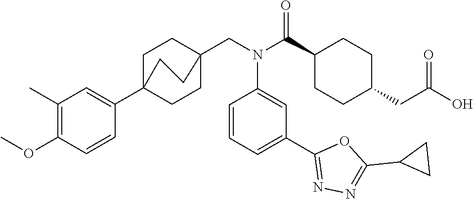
C1(C(N(CC23CCC(C4=CC(C)=C(OC)C=C4)(CC2)CC3)C2=CC(C3=NN=C(C4CC4)O3)=CC=C2)=O)CCC(CC(O)=O)CC1
